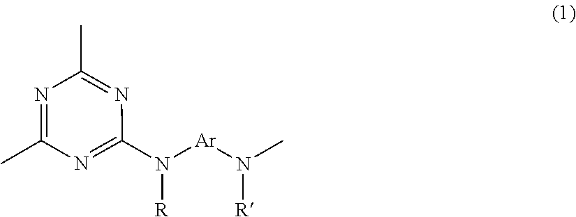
[R]N(C1=NC(C)=NC(C)=N1)[Ar]N([R])C
